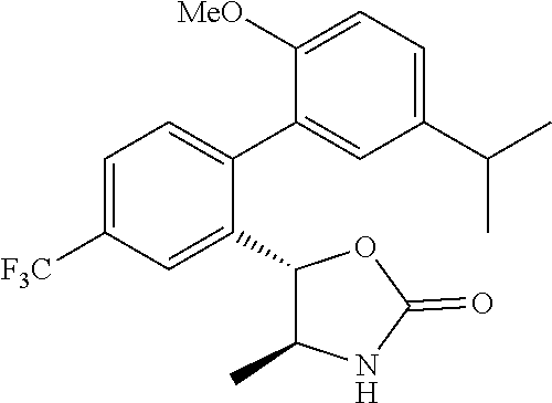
C1=C([F3C])C=C(C2C(C)NC(=O)O2)C(C2=CC(C(C)C)=CC=C2[MeO])=C1
